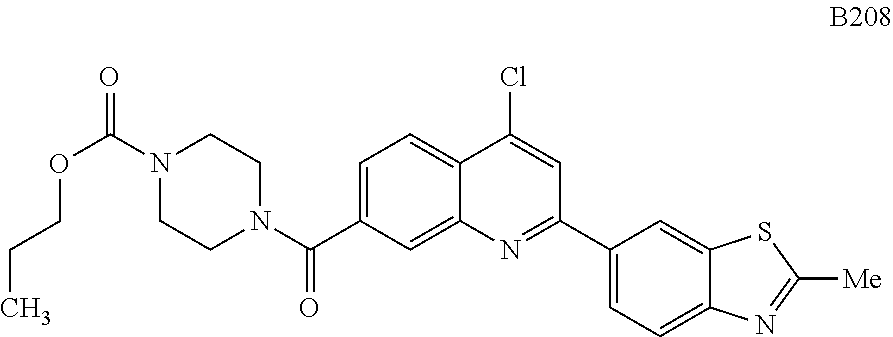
C1=C(C(N2CCN(C(=O)OCCC)CC2)=O)C=C2C(=C1)C(Cl)=CC(C1=CC=C3C(=C1)SC([Me])=N3)=N2
